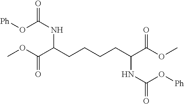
COC(C(CCCCC(C(OC)=O)NC(O[Ph])=O)NC(O[Ph])=O)=O
